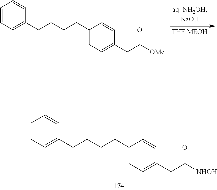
C1=CC=C(CCCCC2=CC=C(CC([NHOH])=O)C=C2)C=C1.C1=CC=C(CCCCC2=CC=C(CC([OMe])=O)C=C2)C=C1
